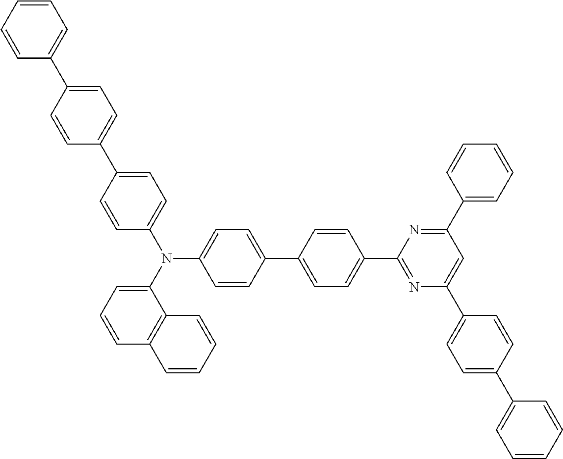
C1=CC(N(C2=CC=CC3=C2C=CC=C3)C2=CC=C(C3=CC=C(C4=NC(C5=CC=C(C6=CC=CC=C6)C=C5)=CC(C5=CC=CC=C5)=N4)C=C3)C=C2)=CC=C1C1=CC=C(C2=CC=CC=C2)C=C1
